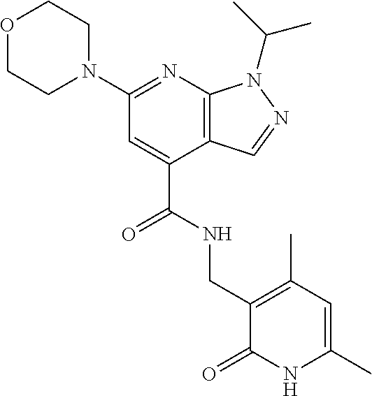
C(C1=CC(N2CCOCC2)=NC2=C1C=NN2C(C)C)(NCC1=C(C)C=C(C)NC1=O)=O
